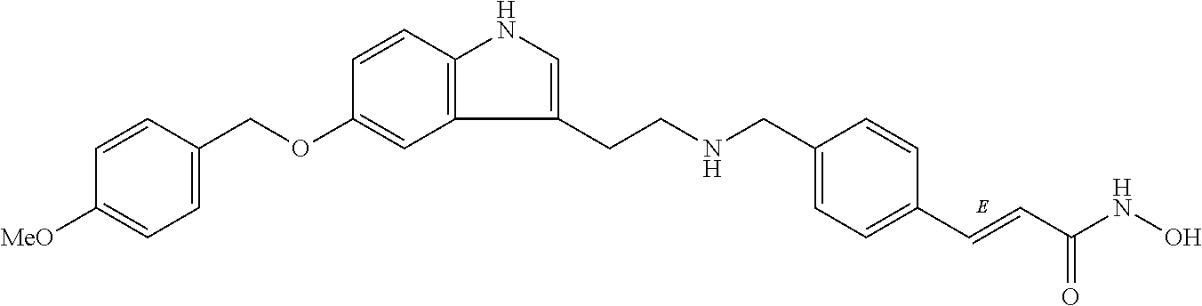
C1=C(CNCCC2=CNC3=C2C=C(OCC2=CC=C([MeO])C=C2)C=C3)C=CC(C=CC(NO)=O)=C1
